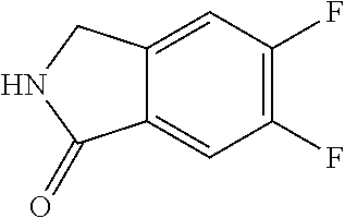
C12=CC(F)=C(F)C=C1C(=O)NC2
